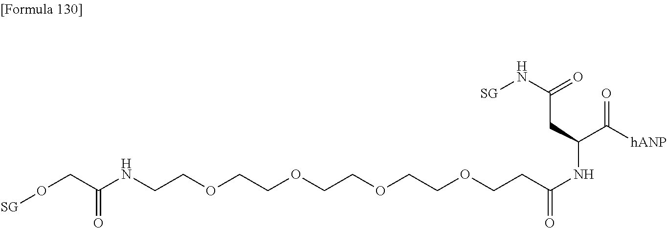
O(CC(NCCOCCOCCOCCOCCC(NC(CC(=O)N[SG])C(=O)[hANP])=O)=O)[SG]
